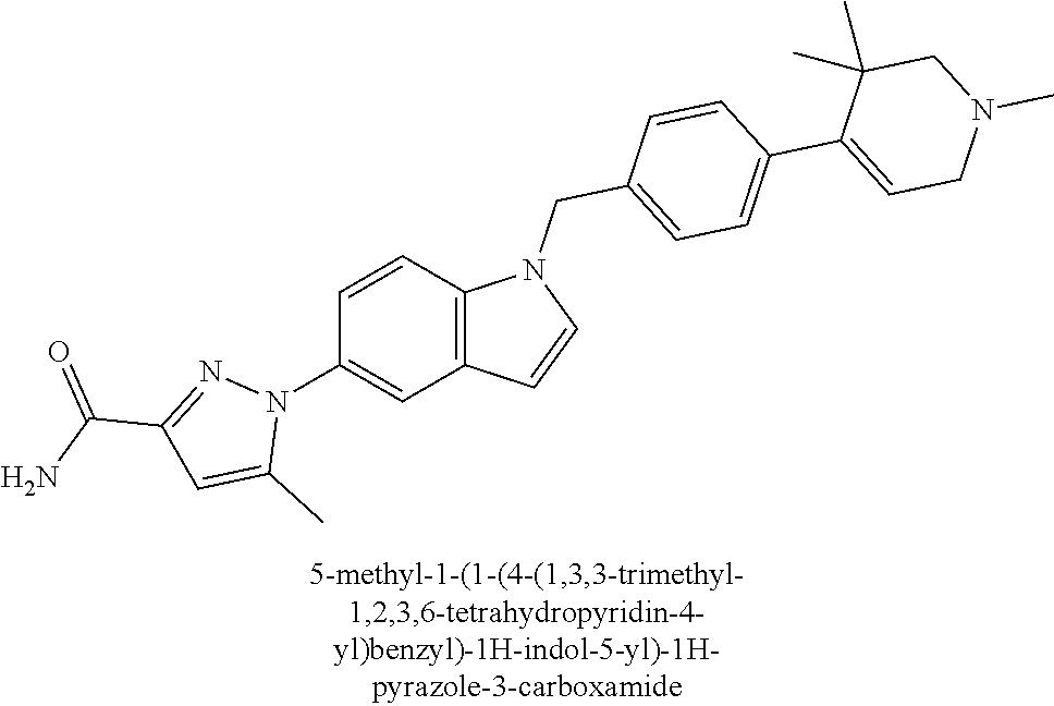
C1=CC2=C(C=C1N1N=C(C(=O)N)C=C1C)C=CN2CC1=CC=C(C2=CCN(C)CC2(C)C)C=C1
